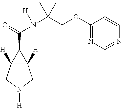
C12([H])C([H])(CN([H])C1)C2C(=O)N([H])C(COC1=NC=NC=C1C)(C)C
